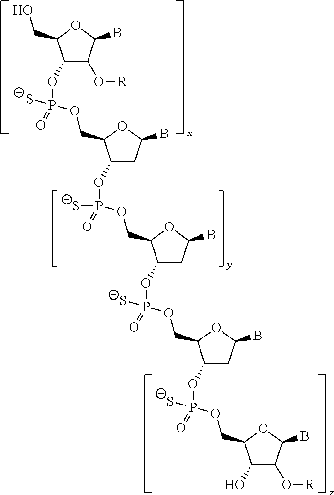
C1(OP([S-])(OCC2C(OP([S-])(OCC3C(OP([S-])(=O)OCC4C(OP([S-])(OCC5OC(B)C(O[R])C5O)=O)CC(B)O4)CC(B)O3)=O)CC(B)O2)=O)C(O[R])C(B)OC1CO
